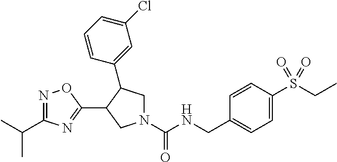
N1(C(NCC2=CC=C(S(CC)(=O)=O)C=C2)=O)CC(C2=CC(Cl)=CC=C2)C(C2=NC(C(C)C)=NO2)C1
